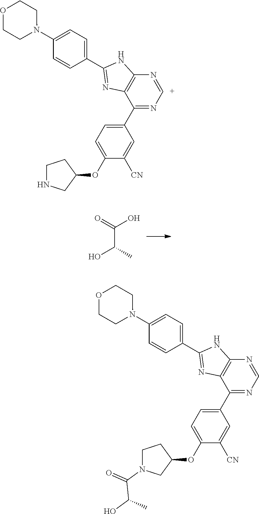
O=C(O)C(C)O.N1=[C+]N=C(C2=CC=C(OC3CCNC3)C([CN])=C2)C2=C1NC(C1=CC=C(N3CCOCC3)C=C1)=N2.N1=CN=C(C2=CC=C(OC3CCN(C(=O)C(C)O)C3)C([CN])=C2)C2=C1NC(C1=CC=C(N3CCOCC3)C=C1)=N2
